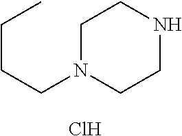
C1N(CCCC)CCNC1.Cl
